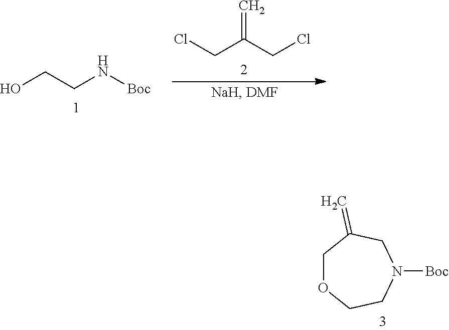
ClCC(CCl)=C.OCCN[Boc].C1OCCN([Boc])CC1=C
